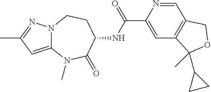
C12=CC(C)=NN1CCC(NC(C1=CC3=C(C=N1)COC3(C)C1CC1)=O)C(=O)N2C
